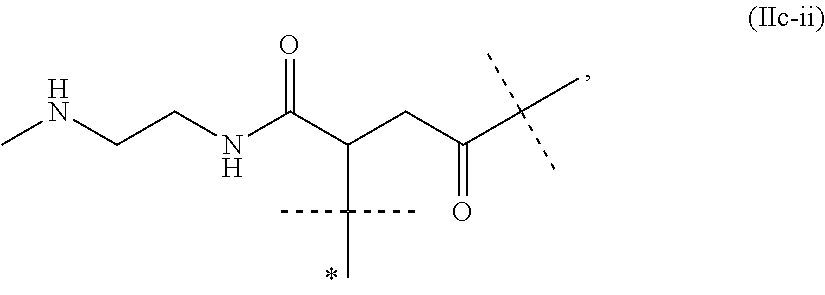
N(CCNC(C(CC(C(C)(C)C)=O)C(C)(C)C)=O)C
